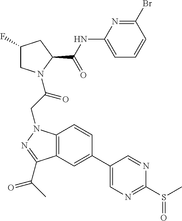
C12=C(N(CC(=O)N3CC(F)CC3C(NC3=CC=CC(Br)=N3)=O)N=C1C(=O)C)C=CC(C1=CN=C(S(C)=O)N=C1)=C2
